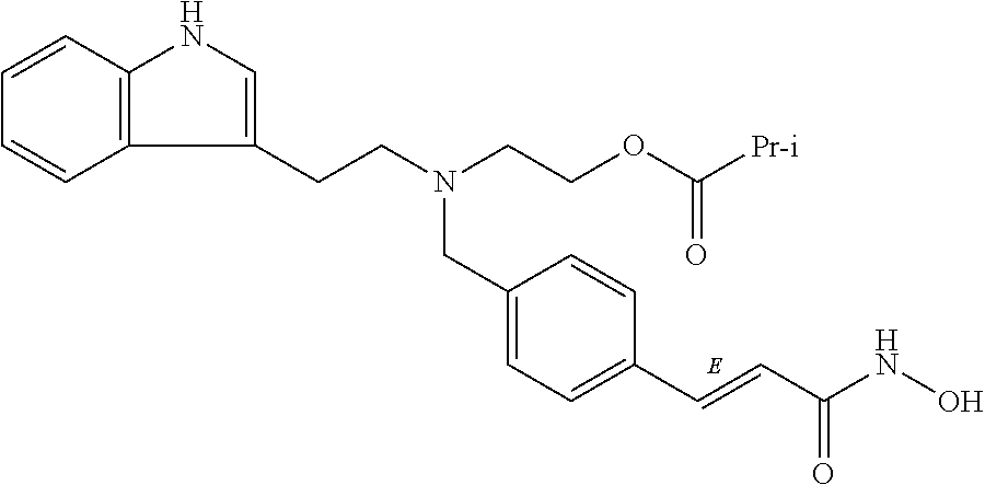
C1=CC2=C(C=C1)C(CCN(CC1=CC=C(C=CC(NO)=O)C=C1)CCOC([Pr-i])=O)=CN2
